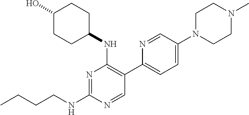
CCCCNC1=NC(NC2CCC(O)CC2)=C(C2=CC=C(N3CCN(C)CC3)C=N2)C=N1
